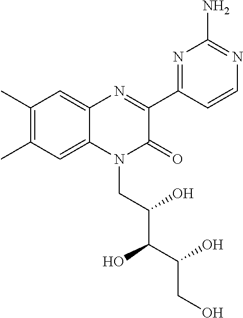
C1(C)=C(C)C=C2C(=C1)N=C(C1=NC(N)=NC=C1)C(=O)N2CC(C(C(CO)O)O)O
